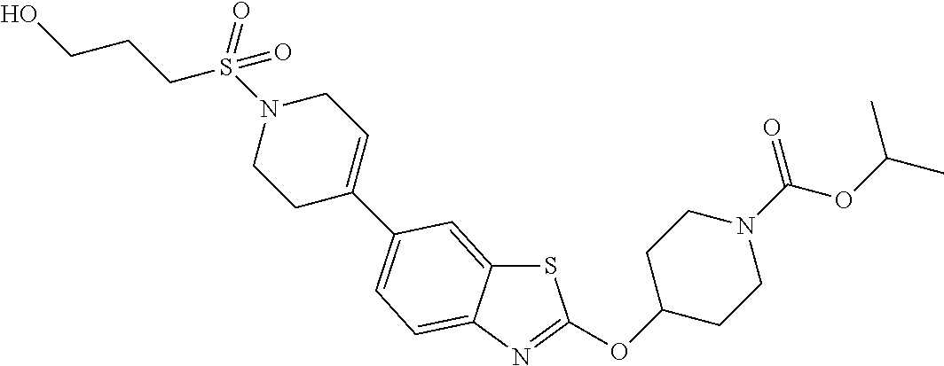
S1C2=CC(C3=CCN(S(CCCO)(=O)=O)CC3)=CC=C2N=C1OC1CCN(C(OC(C)C)=O)CC1
